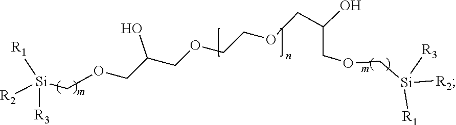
[R2][Si]([R3])([R1])COCC(COCCOCC(O)COC[Si]([R2])([R1])[R3])O
